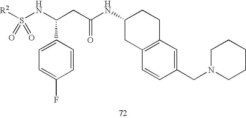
[R2]S(NC(CC(NC1CC2=C(CC1)C=C(CN1CCCCC1)C=C2)=O)C1=CC=C(F)C=C1)(=O)=O
